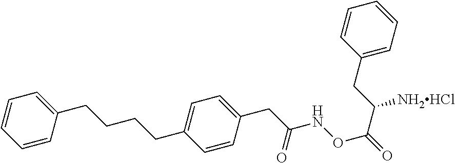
C1=CC(CC(NOC(=O)C(CC2=CC=CC=C2)[NH2HCl])=O)=CC=C1CCCCC1=CC=CC=C1
